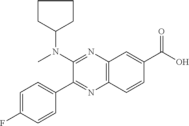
C12=C(C=CC(C(O)=O)=C1)N=C(C1=CC=C(F)C=C1)C(N(C)C1CCCC1)=N2
